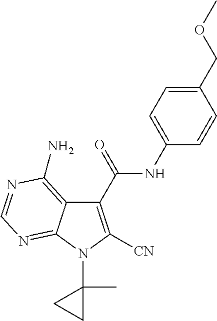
C1(C(NC2=CC=C(COC)C=C2)=O)=C([CN])N(C2(C)CC2)C2=NC=NC(N)=C12
